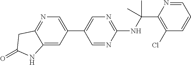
N(C(C1=C(Cl)C=CC=N1)(C)C)C1=NC=C(C2=CN=C3C(=C2)NC(=O)C3)C=N1
